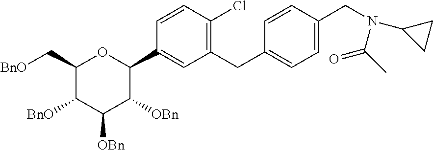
C(C1=CC=C(CC2=C(Cl)C=CC(C3OC(C[BnO])C([BnO])C([OBn])C3[OBn])=C2)C=C1)N(C1CC1)C(C)=O
